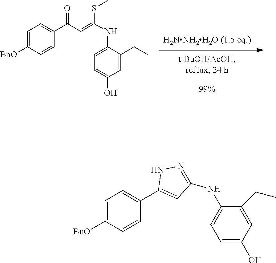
C1=C([BnO])C=CC(C(C=C(NC2=CC=C(O)C=C2CC)SC)=O)=C1.C1=C([BnO])C=CC(C2=CC(NC3=CC=C(O)C=C3CC)=NN2)=C1
